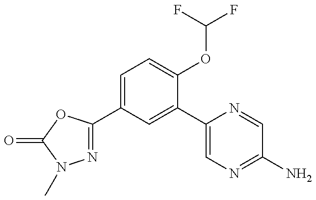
N1=C(C2=CC=C(OC(F)F)C(C3=CN=C(N)C=N3)=C2)OC(=O)N1C
